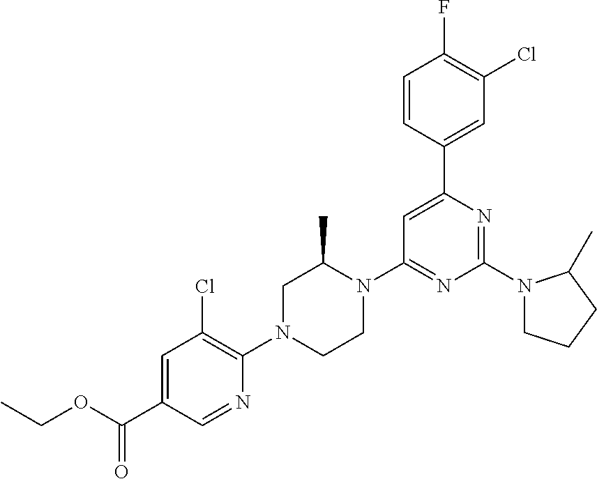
C1=C(C(OCC)=O)C=NC(N2CCN(C3=NC(N4CCCC4C)=NC(C4=CC(Cl)=C(F)C=C4)=C3)C(C)C2)=C1Cl
